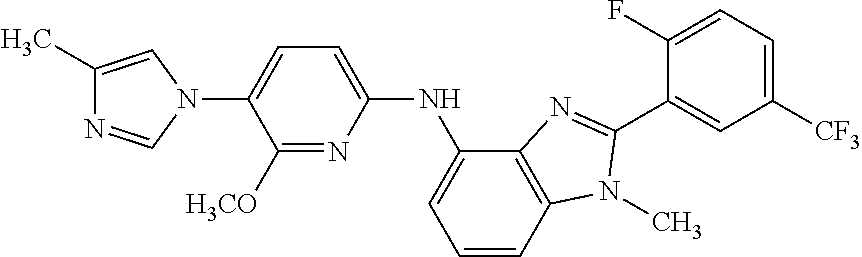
CC1=CN(C2=CC=C(NC3=CC=CC4=C3N=C(C3=CC([CF3])=CC=C3F)N4C)N=C2[H3CO])C=N1
